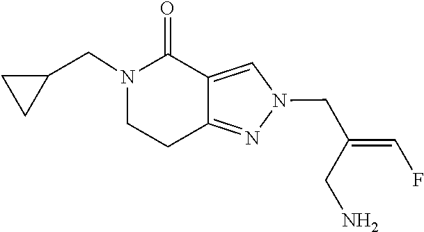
N1(CC(CN)=CF)C=C2C(=N1)CCN(CC1CC1)C2=O
